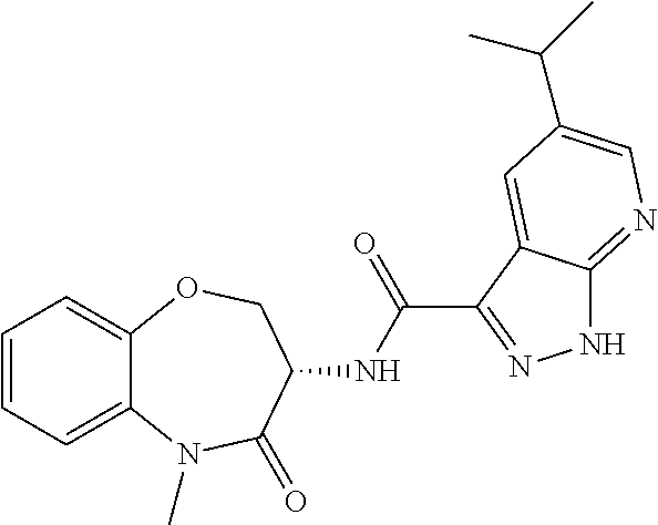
C12=CC=CC=C1OCC(NC(=O)C1=NNC3=NC=C(C(C)C)C=C31)C(=O)N2C
